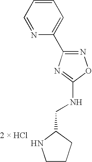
C1CCC(CNC2=NC(C3=CC=CC=N3)=NO2)N1
